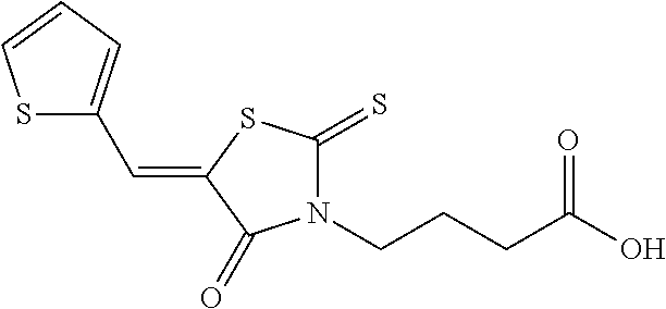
S1C(C=C2C(=O)N(CCCC(O)=O)C(=S)S2)=CC=C1
